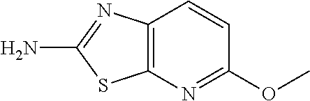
NC1=NC2=C(S1)N=C(OC)C=C2
